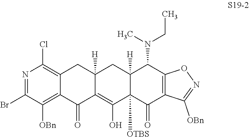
N1=C(Br)C([OBn])=C2C(=C1Cl)CC1([H])C(=C(O)C3([OTBS])C([H])(C1)C(N(CC)C)C1=C(C3=O)C([OBn])=NO1)C2=O
